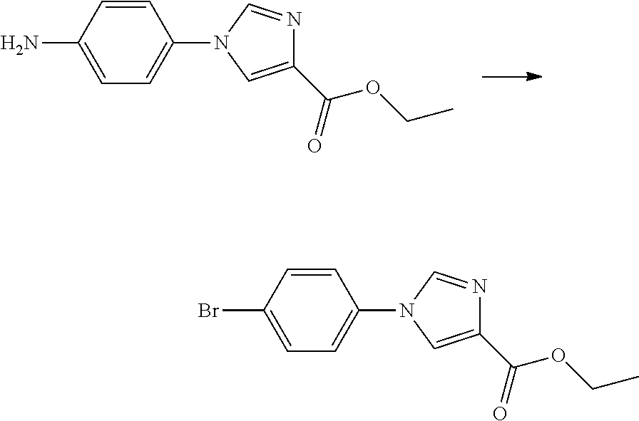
C1(C(=O)OCC)=CN(C2=CC=C(N)C=C2)C=N1.C1(C(=O)OCC)=CN(C2=CC=C(Br)C=C2)C=N1
